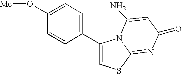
C1(C2=CSC3=NC(=O)C=C(N)N23)=CC=C(O[Me])C=C1
